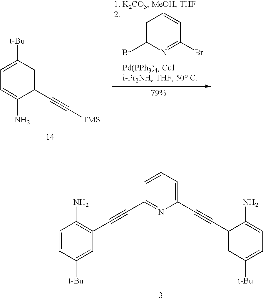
C1=C(Br)N=C(Br)C=C1.C1=C(C#C[TMS])C(N)=CC=C1[t-Bu].C1=CC=C(C#CC2=CC([t-Bu])=CC=C2N)N=C1C#CC1=C(N)C=CC([t-Bu])=C1
